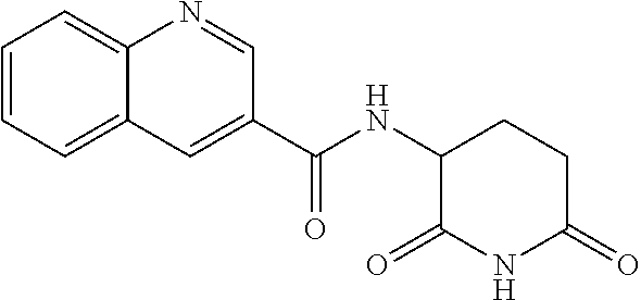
C1C(=O)NC(=O)C(NC(C2=CC3=CC=CC=C3N=C2)=O)C1
